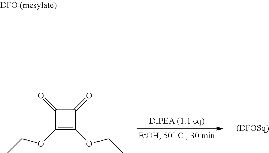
C1(OCC)=C(OCC)C(=O)C1=O
